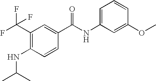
C1(C(F)(F)F)=C(NC(C)C)C=CC(C(NC2=CC=CC(OC)=C2)=O)=C1
